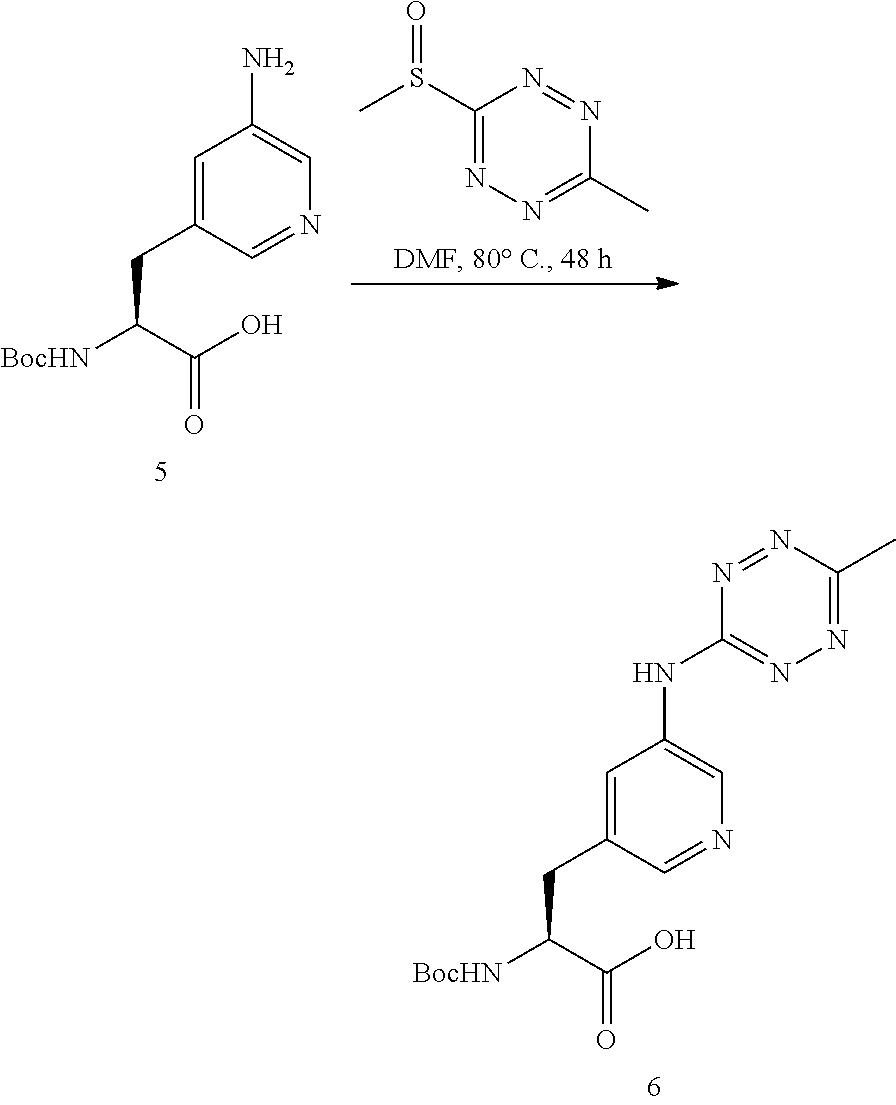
C1(S(C)=O)=NN=C(C)N=N1.C(CC1=CC(N)=CN=C1)([BocHN])C(O)=O.C(CC1=CC(NC2=NN=C(C)N=N2)=CN=C1)([BocHN])C(O)=O
